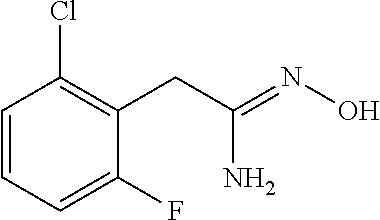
NC(=NO)CC1=C(Cl)C=CC=C1F
